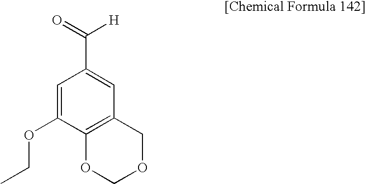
O=C([H])C1=CC2=C(C(OCC)=C1)OCOC2
